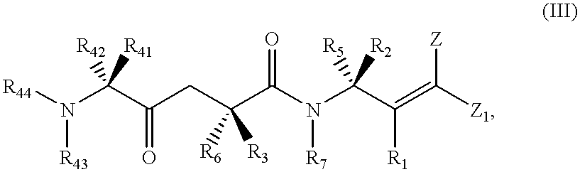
C(N([R44])[R43])(C(CC(C(N(C(C(=C([Z1])[Z])[R1])([R5])[R2])[R7])=O)([R6])[R3])=O)([R42])[R41]
